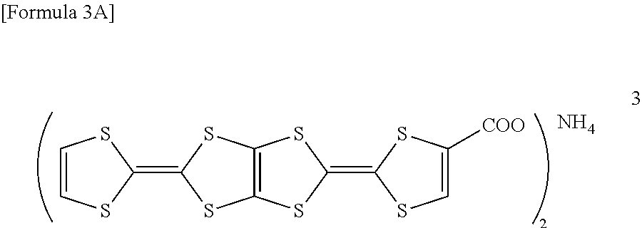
C1=CSC(=C2SC3=C(S2)SC(=C2SC([COO])=CS2)S3)S1.N
